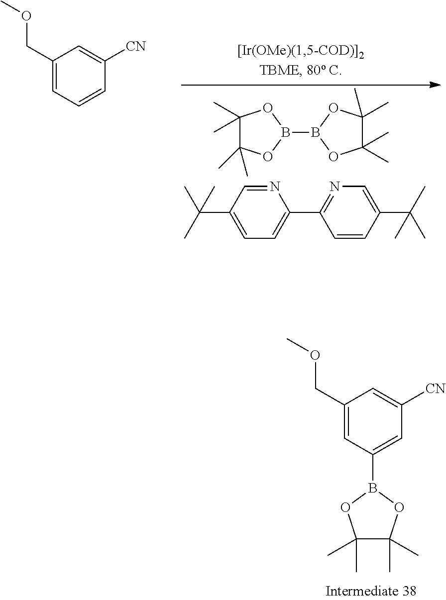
C1(C)(C)C(C)(C)OB(B2OC(C)(C)C(C)(C)O2)O1.N1=CC(C(C)(C)C)=CC=C1C1=NC=C(C(C)(C)C)C=C1.C1(COC)=CC=CC([CN])=C1.C1(COC)=CC(B2OC(C)(C)C(C)(C)O2)=CC([CN])=C1
